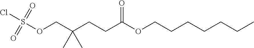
C(C(CCC(OCCCCCCC)=O)(C)C)OS(Cl)(=O)=O
